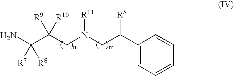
C1(C(CN(CC(C(N)([R7])[R8])([R10])[R9])[R11])[R5])=CC=CC=C1
